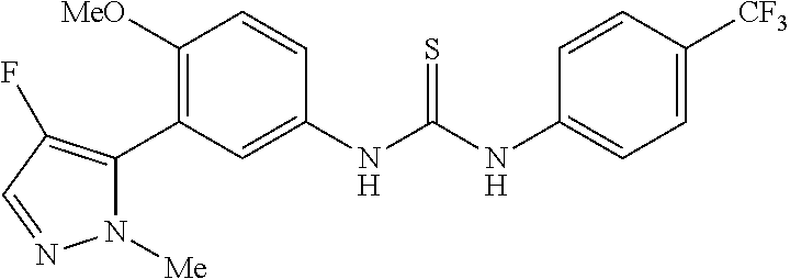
C1([MeO])=C(C2=C(F)C=NN2[Me])C=C(NC(NC2=CC=C([CF3])C=C2)=S)C=C1
